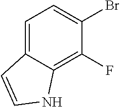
C1(F)=C2C(=CC=C1Br)C=CN2
